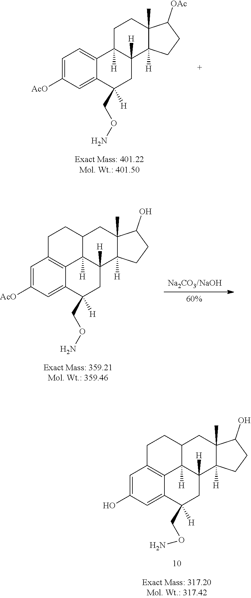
C1=C([AcO])C=C2C(=C1)C1([H])C([H])(CC2([H])CON)C2([H])C(C)(CC1)C([OAc])CC2.C1=C([AcO])C=C2C3=C1CCC1C3([H])C([H])(CC2([H])CON)C2([H])C(C)(C1)C(O)CC2.C1=C(O)C=C2C3=C1CCC1C3([H])C([H])(CC2([H])CON)C2([H])C(C)(C1)C(O)CC2
